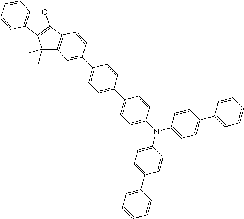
C1(C2=CC=C(N(C3=CC=C(C4=CC=CC=C4)C=C3)C3=CC=C(C4=CC=CC=C4)C=C3)C=C2)=CC=C(C2=CC3=C(C4=C(C5=C(O4)C=CC=C5)C3(C)C)C=C2)C=C1
